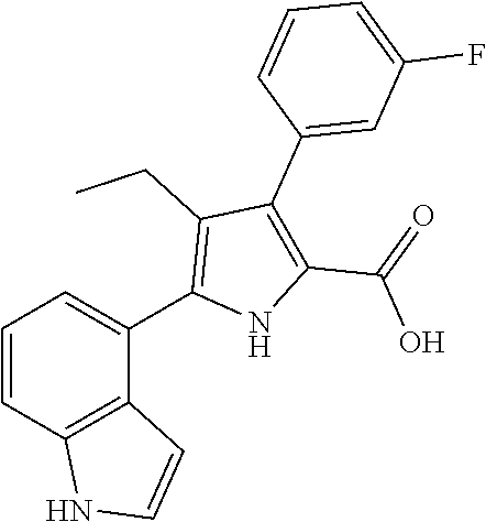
C1=CC2=C(C(C3=C(CC)C(C4=CC(F)=CC=C4)=C(C(=O)O)N3)=C1)C=CN2
